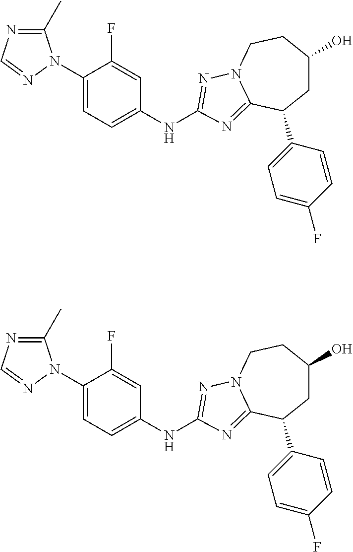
C1(C)=NC=NN1C1=CC=C(NC2=NN3CCC(O)CC(C4=CC=C(F)C=C4)C3=N2)C=C1F.C1(C)=NC=NN1C1=CC=C(NC2=NN3CCC(O)CC(C4=CC=C(F)C=C4)C3=N2)C=C1F
